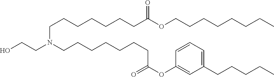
C(CC)CCCCCOC(CCCCCCCN(CCCCCCCC(OC1=CC(CCCCC)=CC=C1)=O)CCO)=O
